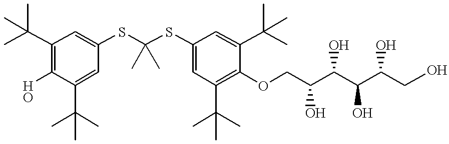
C1(C(C)(C)C)=C(O)C(C(C)(C)C)=CC(SC(SC2=CC(C(C)(C)C)=C(OCC(C(C(C(O)CO)O)O)O)C(C(C)(C)C)=C2)(C)C)=C1
